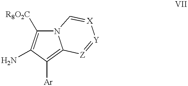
N12C([R8O2C])=C(N)C([Ar])=C1[Z]=[Y][X]=C2
